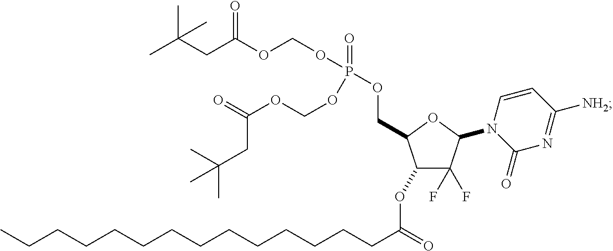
C1(OC(=O)CCCCCCCCCCCCCC)C(F)(F)C(N2C(=O)N=C([NH2])C=C2)OC1COP(OCOC(=O)CC(C)(C)C)(=O)OCOC(CC(C)(C)C)=O
